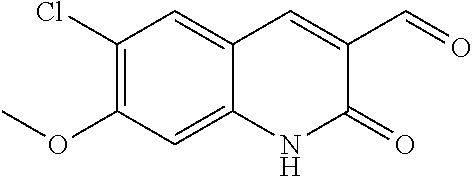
C1(Cl)=C(OC)C=C2C(=C1)C=C(C=O)C(=O)N2
